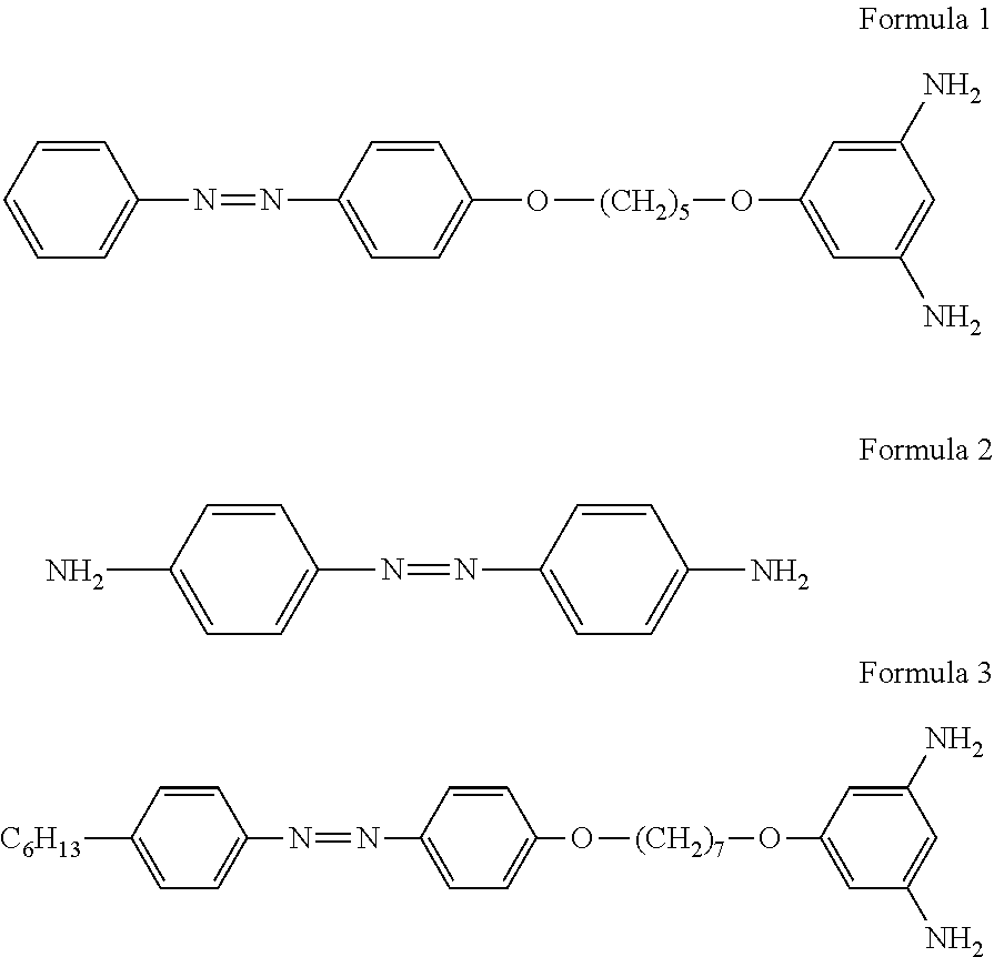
C1=CC=CC=C1N=NC1=CC=C(O[(CH2)5]OC2=CC(N)=CC(N)=C2)C=C1.C1=CC(N)=CC=C1N=NC1=CC=C(N)C=C1.C1=CC([C6H13])=CC=C1N=NC1=CC=C(O[(CH2)7]OC2=CC(N)=CC(N)=C2)C=C1
